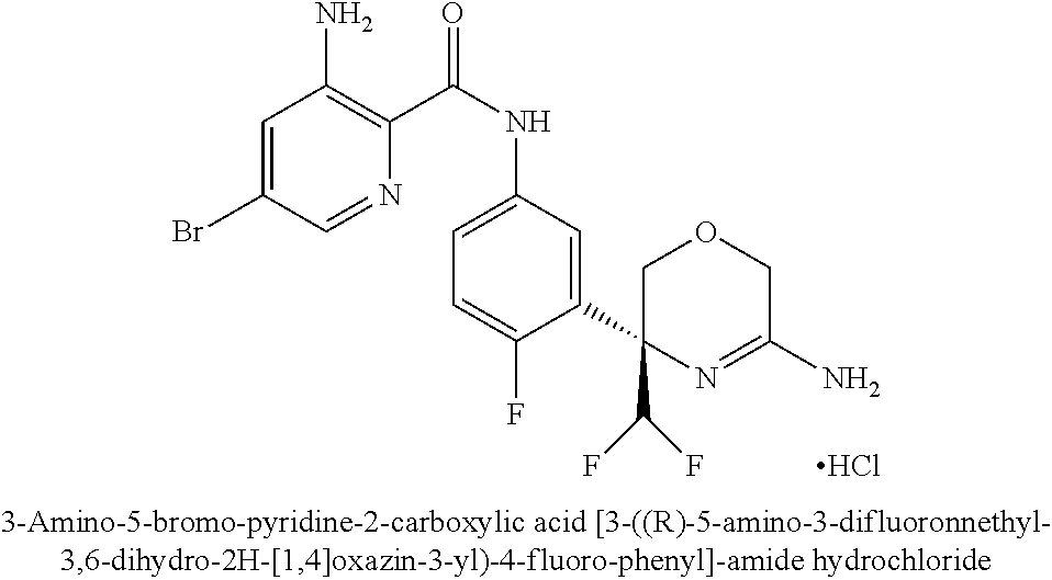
Cl.C1(C2(C(F)F)N=C(N)COC2)=CC(NC(C2=C(N)C=C(Br)C=N2)=O)=CC=C1F
